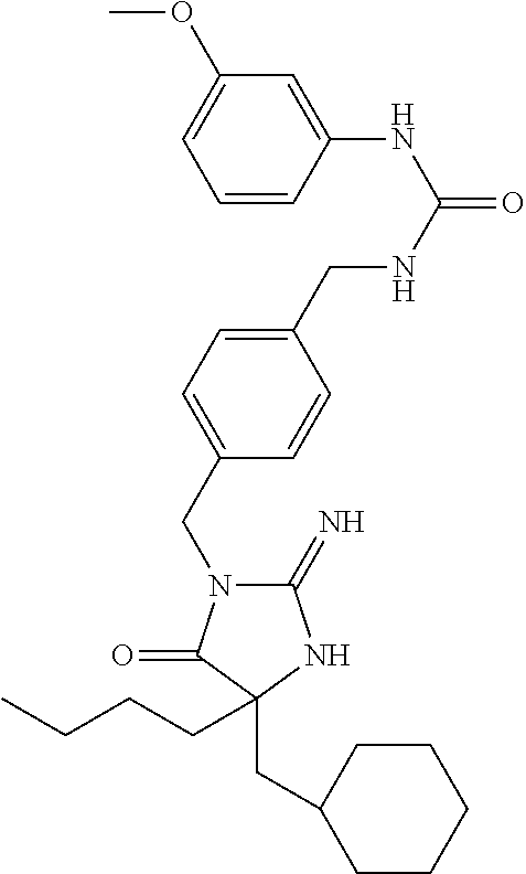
C1(=N)N(CC2=CC=C(CNC(=O)NC3=CC(OC)=CC=C3)C=C2)C(=O)C(CCCC)(CC2CCCCC2)N1
